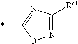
N1=C([Rc1])N=C(*)O1
